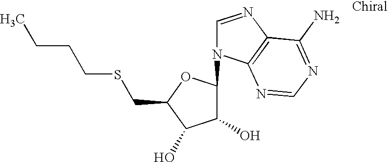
C1(O)C(N2C=NC3=C2N=CN=C3N)OC(CSCCCC)C1O
